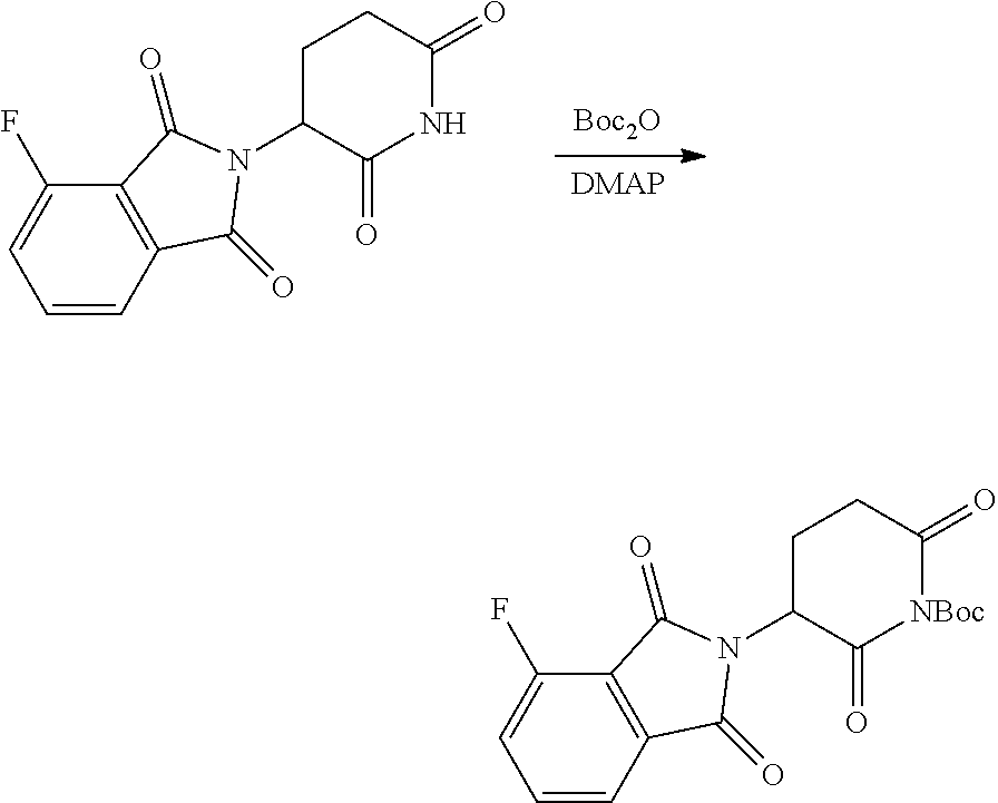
[Boc2O].[DMAP].C1=CC2=C(C(F)=C1)C(=O)N(C1C(=O)NC(=O)CC1)C2=O.C1=CC2=C(C(F)=C1)C(=O)N(C1C(=O)[NBoc]C(=O)CC1)C2=O
